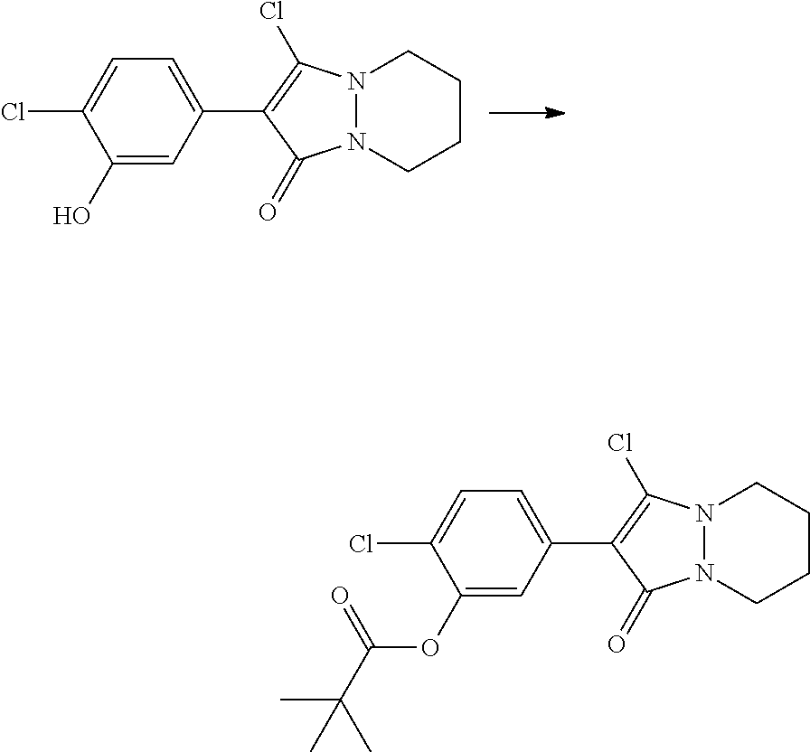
C1(O)=CC(C2=C(Cl)N3N(CCCC3)C2=O)=CC=C1Cl.C1(OC(C(C)(C)C)=O)=CC(C2=C(Cl)N3N(CCCC3)C2=O)=CC=C1Cl
